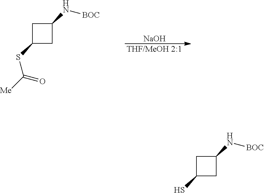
[THF/MeOH 2:1].[NaOH].C1(N[BOC])CC(SC(=O)[Me])C1.C1(N[BOC])CC(S)C1
